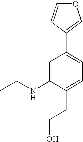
C1=C(NCC)C(CCO)=CC=C1C1=COC=C1
